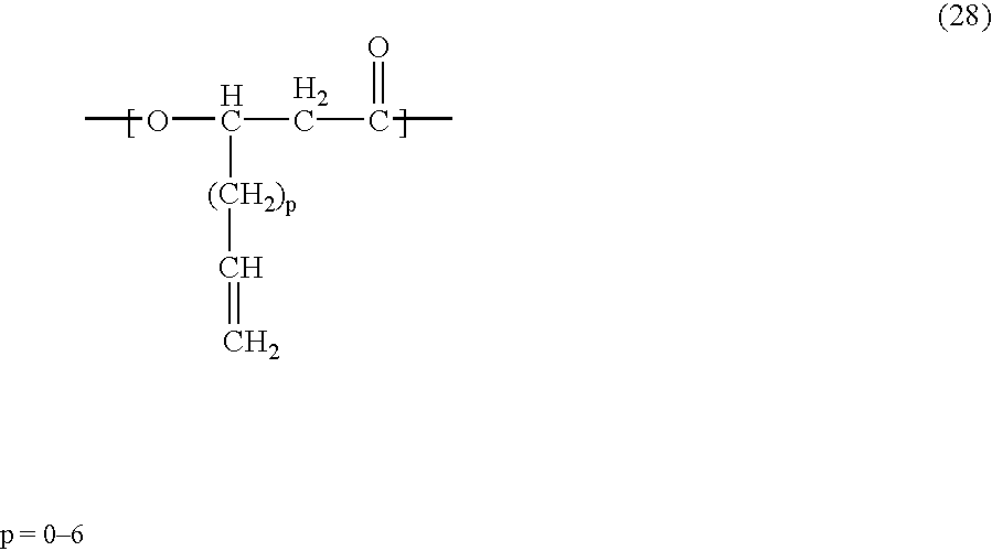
O(C(CC(C)=O)[(CH2)p]C=C)C
